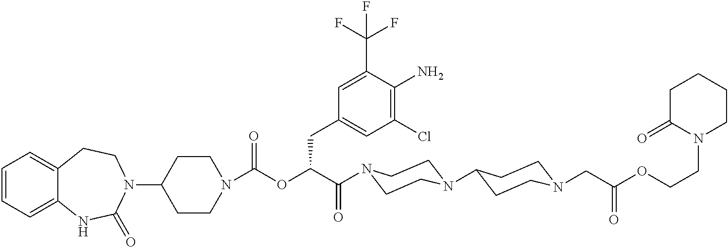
C1(N2CCC3=CC=CC=C3NC2=O)CCN(C(OC(C(=O)N2CCN(C3CCN(CC(OCCN4CCCCC4=O)=O)CC3)CC2)CC2=CC(Cl)=C(N)C(C(F)(F)F)=C2)=O)CC1
